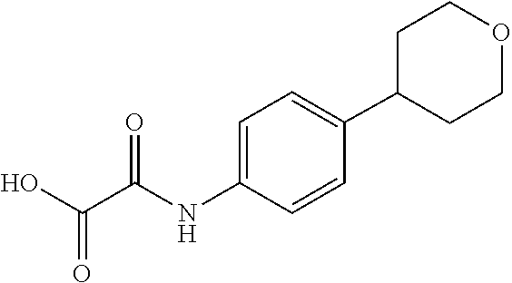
OC(C(NC1=CC=C(C2CCOCC2)C=C1)=O)=O
